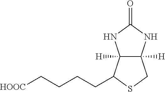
C12([H])C([H])(NC(=O)N1)CSC2CCCC[HOOC]
